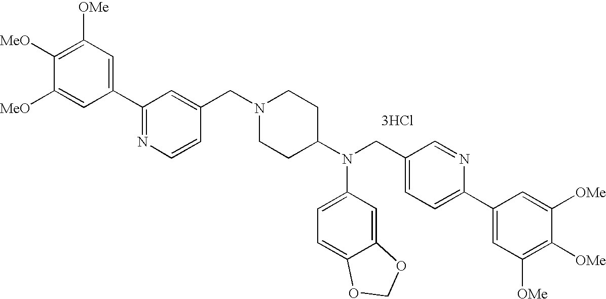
C1(C2=NC=CC(CN3CCC(N(CC4=CC=C(C5=CC([OMe])=C([OMe])C([OMe])=C5)N=C4)C4=CC=C5C(=C4)OCO5)CC3)=C2)=CC([OMe])=C([MeO])C([MeO])=C1.[3HCl]
